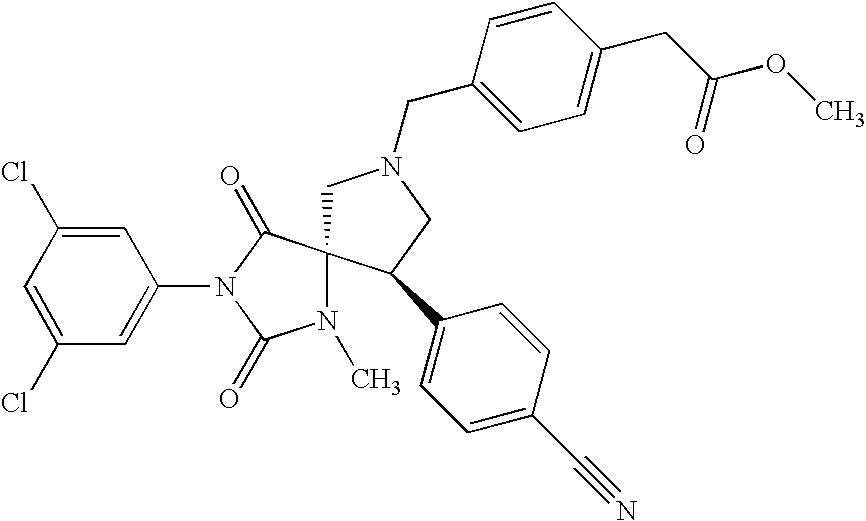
C1N(CC2=CC=C(CC(OC)=O)C=C2)CC(C2=CC=C(C#N)C=C2)C12N(C)C(=O)N(C1=CC(Cl)=CC(Cl)=C1)C2=O
